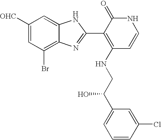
C1([OHC])=CC(Br)=C2C(=C1)NC(C1=C(NCC(C3=CC=CC(Cl)=C3)O)C=CNC1=O)=N2
